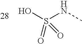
OS(=O)(=O)NC
